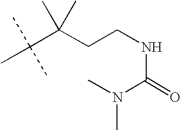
CC(C(CCNC(N(C)C)=O)(C)C)(C)C
